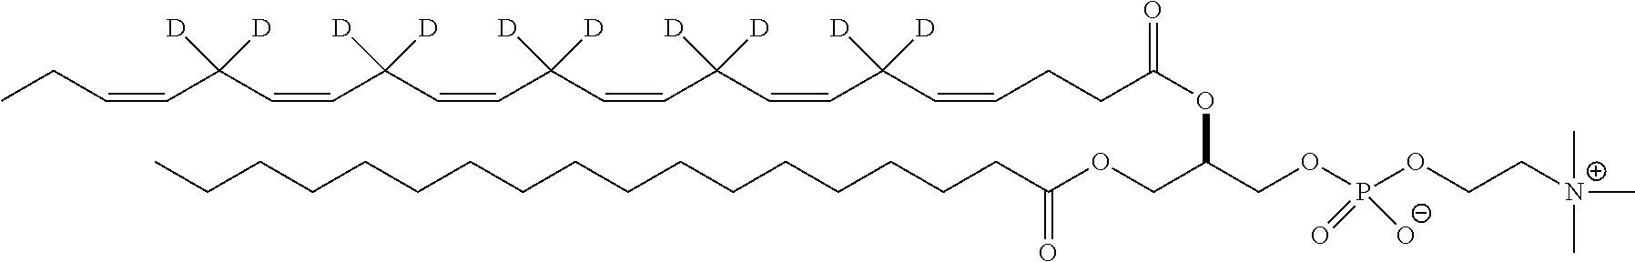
C(=CC(C=CCCC(OC(COC(CCCCCCCCCCCCCCCCC)=O)COP(OCC[N+](C)(C)C)(=O)[O-])=O)([D])[D])C(C=CC(C=CC(C=CC(C=CCC)([D])[D])([D])[D])([D])[D])([D])[D]
